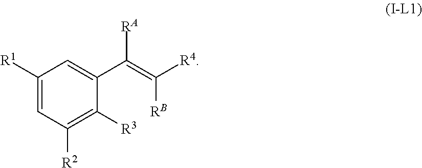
C1([R1])=CC([R2])=C([R3])C(C(=C([R4])[RB])[RA])=C1
